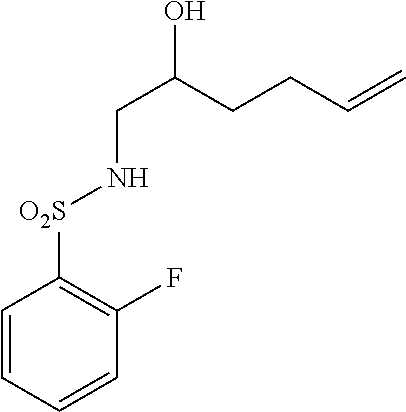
OC(CCC=C)CN[O2S]C1=C(F)C=CC=C1
